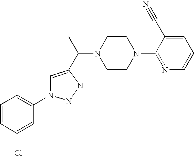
C1=CC(Cl)=CC(N2C=C(C(C)N3CCN(C4=NC=CC=C4C#N)CC3)NN2)=C1
